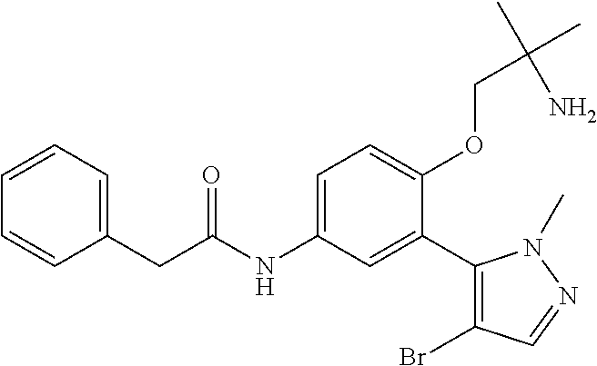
C(C(=O)NC1=CC=C(OCC(C)(C)N)C(C2=C(Br)C=NN2C)=C1)C1=CC=CC=C1
